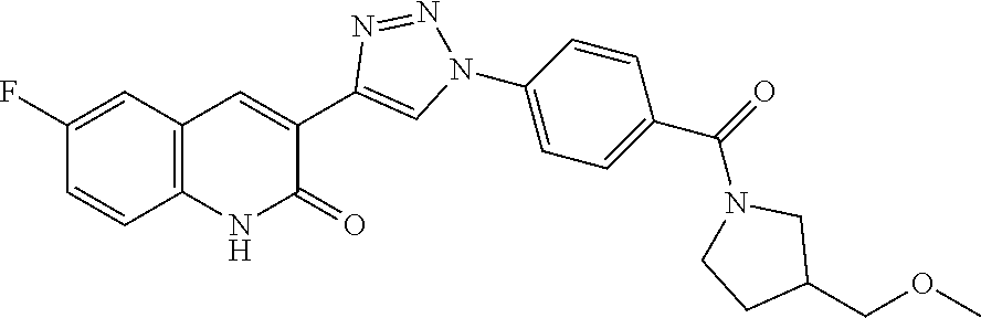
C1=CC(F)=CC2=C1NC(=O)C(C1=CN(C3=CC=C(C(=O)N4CC(COC)CC4)C=C3)N=N1)=C2
